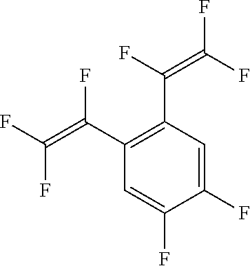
C1(F)=CC(C(F)=C(F)F)=C(C(=C(F)F)F)C=C1F
